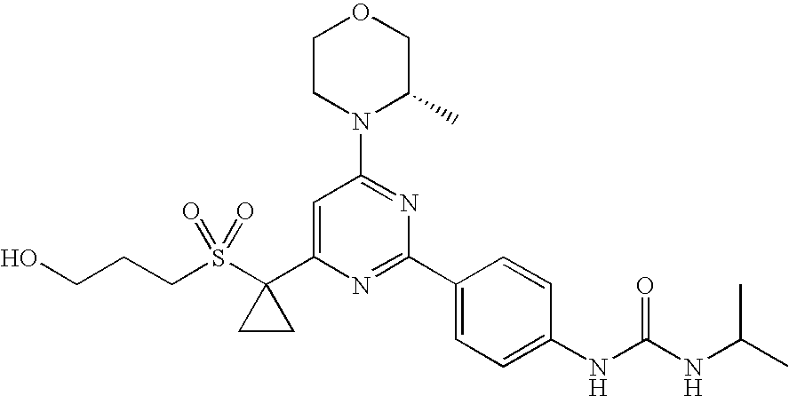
C1CN(C2=NC(C3=CC=C(NC(NC(C)C)=O)C=C3)=NC(C3(S(CCCO)(=O)=O)CC3)=C2)C(C)CO1
